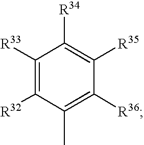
C1([R33])=C([R32])C(C)=C([R36])C([R35])=C1[R34]
